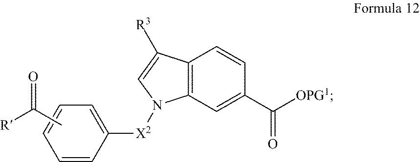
C1(C([OPG1])=O)=CC2=C(C=C1)C([R3])=CN2[X2]C1=CC=CC=C1.CC([R])=O
